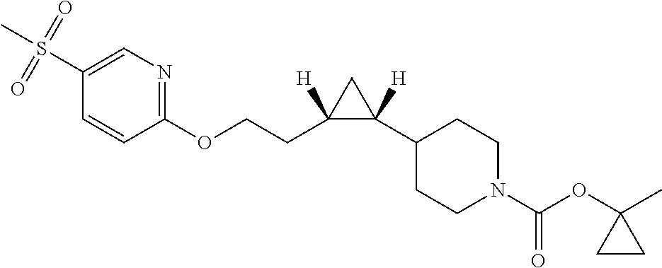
S(C1=CN=C(OCCC2([H])C([H])(C3CCN(C(OC4(C)CC4)=O)CC3)C2)C=C1)(C)(=O)=O
